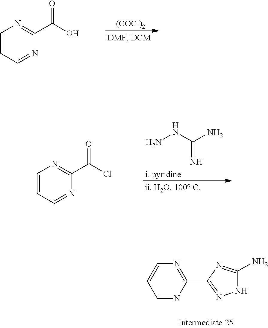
C1=NC(C2=NNC(N)=N2)=NC=C1.C1=CC=NC(C(O)=O)=N1.[(COCl)2].C1=CC=NC(C(Cl)=O)=N1.NNC(=N)N.[i. pyridine]
